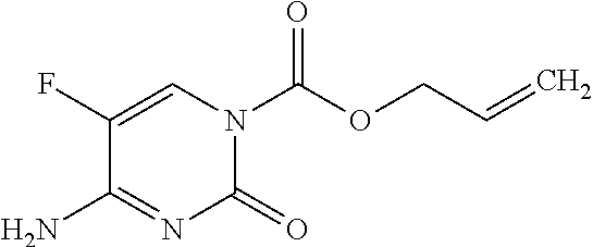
C1(F)=CN(C(OCC=C)=O)C(=O)N=C1N
